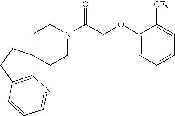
C12=C(CCC13CCN(C(COC1=CC=CC=C1[CF3])=O)CC3)C=CC=N2
